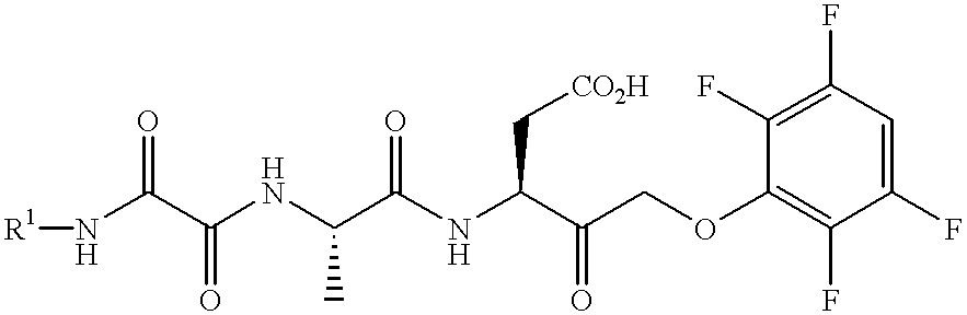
[R1]NC(C(NC(C(NC(C(COC1=C(F)C(F)=CC(F)=C1F)=O)C[CO2H])=O)C)=O)=O
